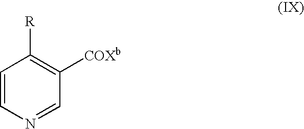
C1=CN=CC([COXb])=C1[R]
